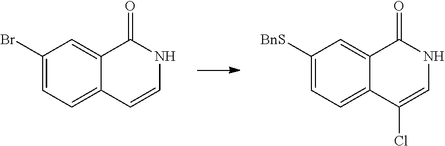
C1(Br)=CC=C2C(=C1)C(=O)NC=C2.C1([BnS])=CC=C2C(=C1)C(=O)NC=C2Cl
